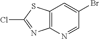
C12=C(SC(Cl)=N1)C=C(Br)C=N2
